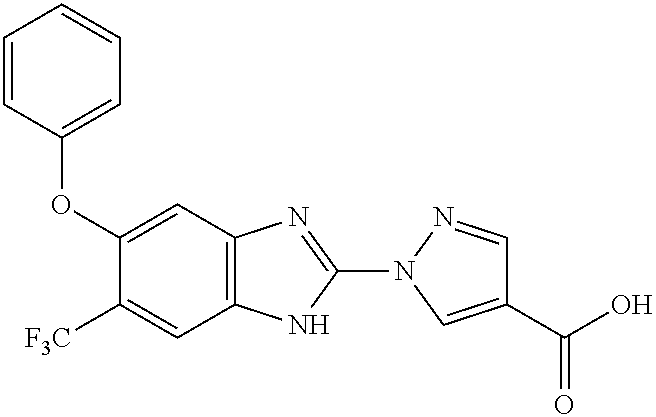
O(C1=CC2=C(C=C1[F3C])NC(N1C=C(C(=O)O)C=N1)=N2)C1=CC=CC=C1
